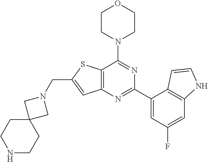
C12=C(N=C(C3=CC(F)=CC4=C3C=CN4)N=C1N1CCOCC1)C=C(CN1CC3(C1)CCNCC3)S2
